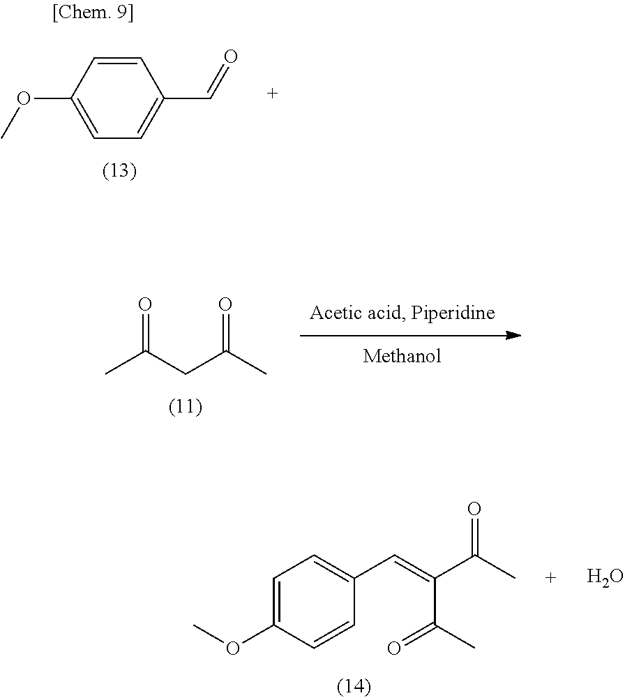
CC(CC(C)=O)=O.O.C1=C(OC)C=CC(C=C(C(C)=O)C(C)=O)=C1.C1=CC(OC)=CC=C1C=O
